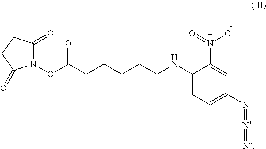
C1=C(NCCCCCC(ON2C(=O)CCC2=O)=O)C(N(=O)O)=CC(N=[N+]=N)=C1
